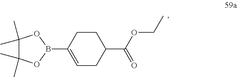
C1(C)(C)C(C)(C)OB(C2=CCC(C(OCC)=O)CC2)O1
